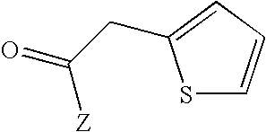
O=C(CC1=CC=CS1)[Z]
